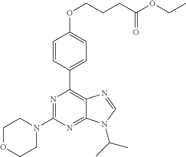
C1=CC(C2=C3C(=NC(N4CCOCC4)=N2)N(C(C)C)C=N3)=CC=C1OCCCC(OCC)=O
